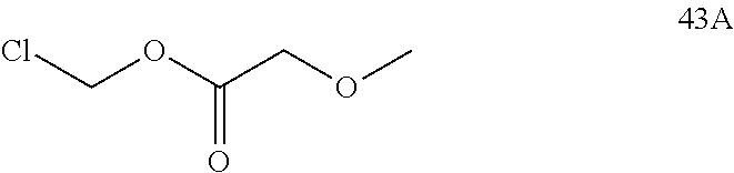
ClCOC(COC)=O
